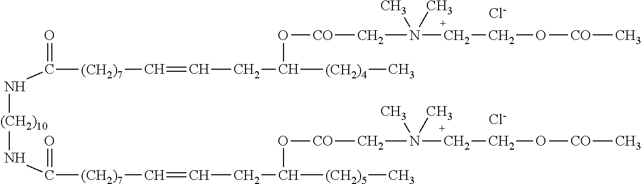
[Cl-].[Cl-].[(CH2)10](NC(=O)[(CH2)7]C=CCC([(CH2)4]C)O[CO]CN(CCO[CO]C)(C)C)NC([(CH2)7]C=CCC([(CH2)5]C)O[CO]CN(CCO[CO]C)(C)C)=O
